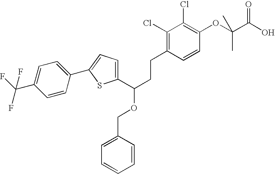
C1(C(CCC2=C(Cl)C(Cl)=C(OC(C)(C(=O)O)C)C=C2)OCC2=CC=CC=C2)=CC=C(C2=CC=C(C(F)(F)F)C=C2)S1
